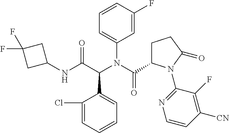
C1(NC(C(N(C(C2CCC(=O)N2C2=NC=CC([CN])=C2F)=O)C2=CC=CC(F)=C2)C2=CC=CC=C2Cl)=O)CC(F)(F)C1
